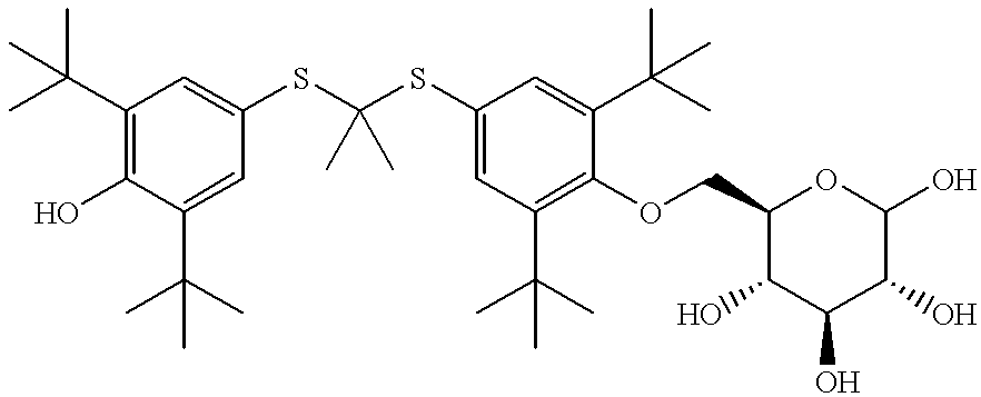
C1(C(C)(C)C)=C(O)C(C(C)(C)C)=CC(SC(SC2=CC(C(C)(C)C)=C(OCC3C(O)C(O)C(O)C(O)O3)C(C(C)(C)C)=C2)(C)C)=C1
